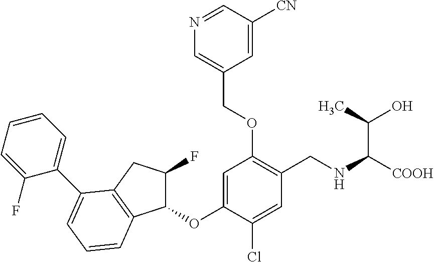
C1=C(OC2C(F)CC3=C2C=CC=C3C2=CC=CC=C2F)C(Cl)=CC(CNC([COOH])C(C)O)=C1OCC1=CN=CC([CN])=C1
